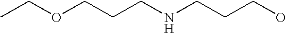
C(CCNCCCO)OCC
